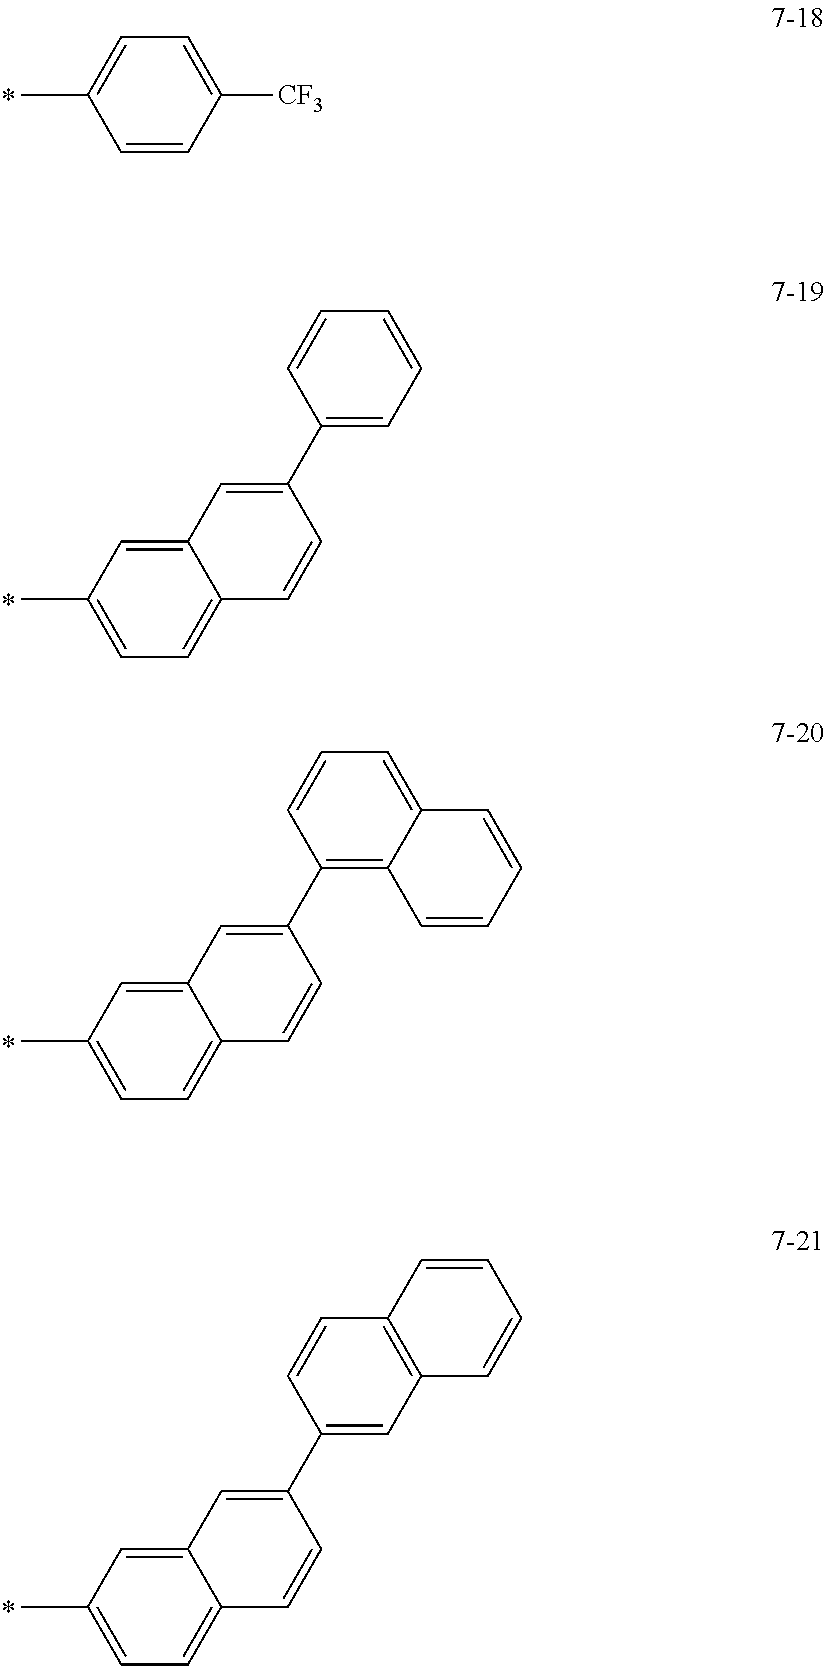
C1=C([CF3])C=CC(C)=C1.C12=CC(C)=CC=C1C=CC(C1=CC=CC=C1)=C2.C12=CC(C)=CC=C1C=CC(C1=C3C(=CC=C1)C=CC=C3)=C2.C12=CC(C)=CC=C1C=CC(C1=CC3=C(C=C1)C=CC=C3)=C2
